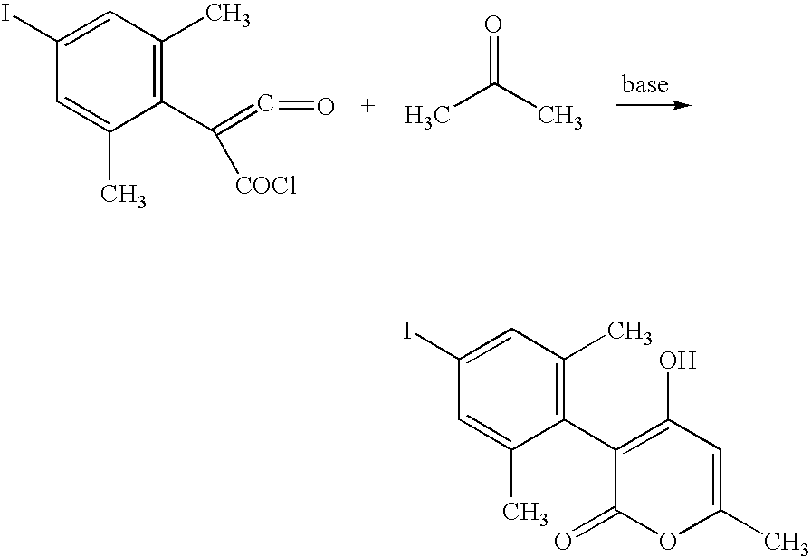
C1(I)=CC(C)=C(C(=C=O)[COCl])C(C)=C1.CC(C)=O.C1(I)=CC(C)=C(C2=C(O)C=C(C)OC2=O)C(C)=C1
